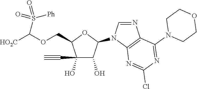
C1(O)(C#C)C(O)C(N2C=NC3=C2N=C(Cl)N=C3N2CCOCC2)OC1COC([HO2C])S([Ph])(=O)=O
